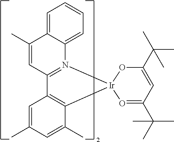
C1(C)=CC2=N(C3=CC=CC=C13)[Ir]1(C3=C2C=C(C)C=C3C)O=C(C(C)(C)C)C=C(C(C)(C)C)O1
